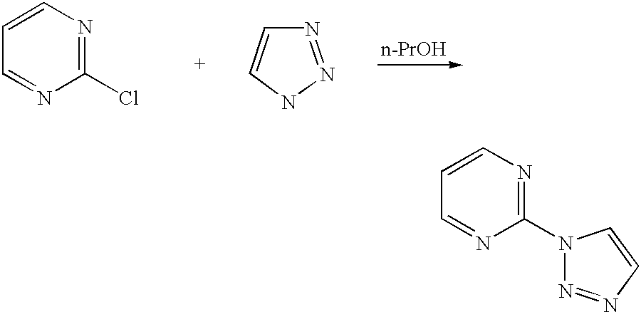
C1=CC=NC(N2N=NC=C2)=N1.C1=CC=NC(Cl)=N1.N1=NNC=C1.[n-PrOH]
